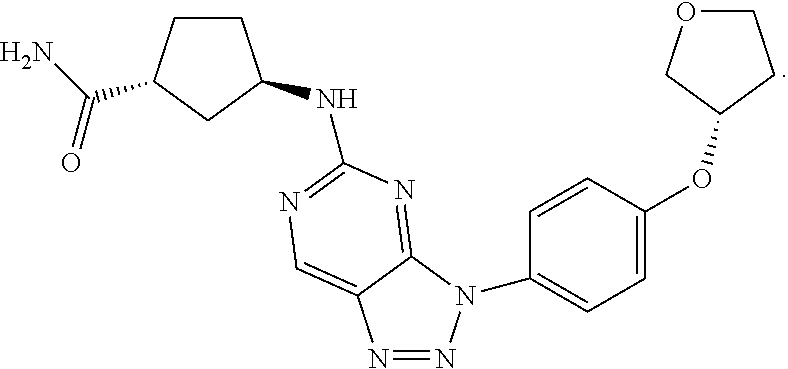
N1=NN(C2=CC=C(OC3COCC3)C=C2)C2=NC(NC3CCC(C(=O)N)C3)=NC=C12
